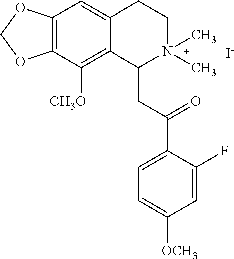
[I-].C12=C(C([CH3O])=C3C(=C1)CCN(C)(C)C3CC(=O)C1=CC=C([OCH3])C=C1F)OCO2
